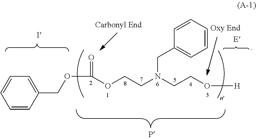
C1=CC(COC(OCCN(CCO[H])CC2=CC=CC=C2)=O)=CC=C1
